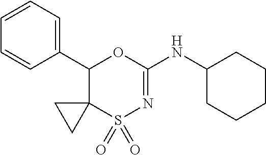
C1=CC=C(C2C3(S(=O)(=O)N=C(NC4CCCCC4)O2)CC3)C=C1
